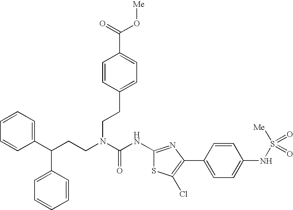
C1(C(CCN(C(NC2=NC(C3=CC=C(NS([Me])(=O)=O)C=C3)=C(Cl)S2)=O)CCC2=CC=C(C(=O)O[Me])C=C2)C2=CC=CC=C2)=CC=CC=C1
